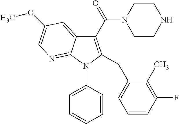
C1(C(=O)N2CCNCC2)=C(CC2=CC=CC(F)=C2C)N(C2=CC=CC=C2)C2=NC=C(OC)C=C12
